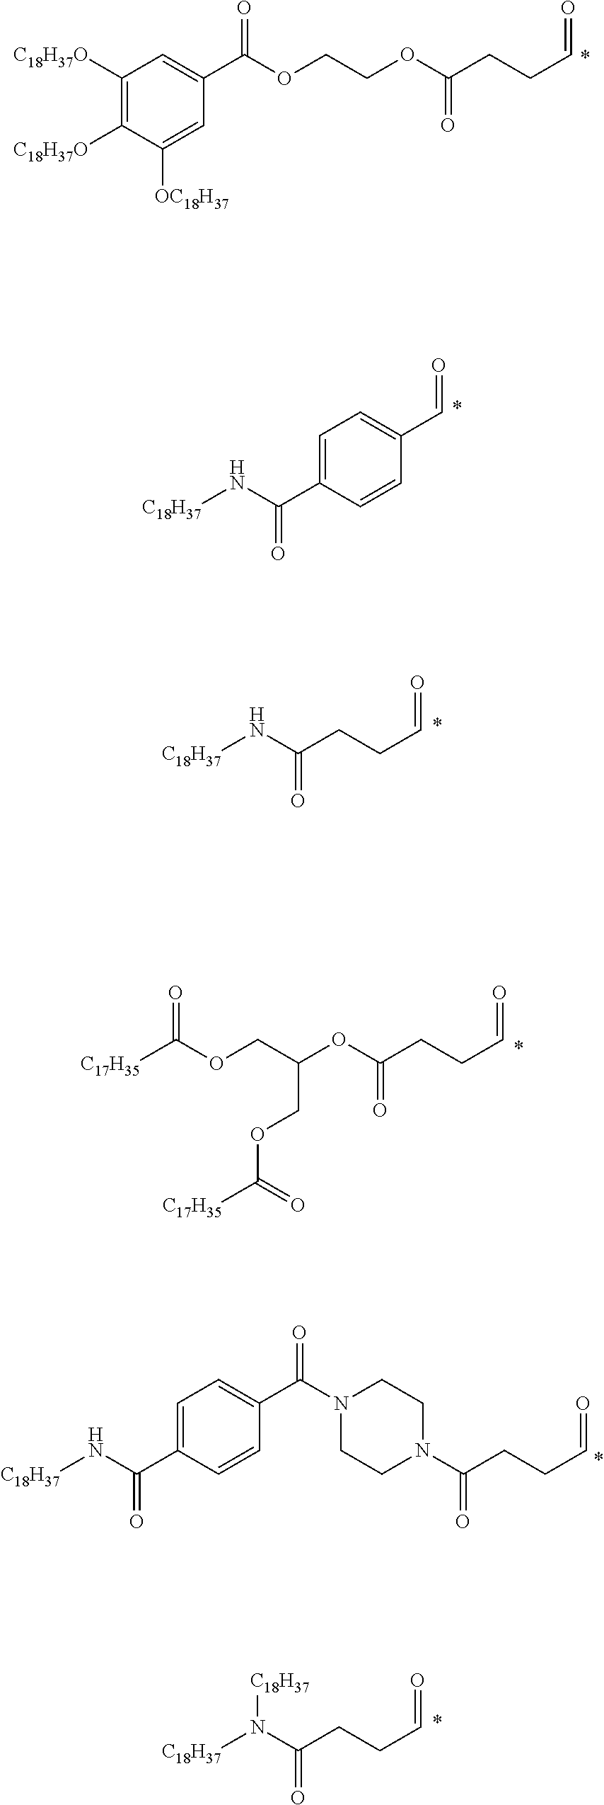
C1([C18H37O])=C([C18H37O])C([OC18H37])=CC(C(=O)OCCOC(=O)CCC=O)=C1.C1=C(C(=O)N[C18H37])C=CC(C=O)=C1.C(CC=O)C(=O)N[C18H37].[C17H35]C(=O)OCC(OC(=O)CCC=O)COC(=O)[C17H35].C1=C(C(=O)N[C18H37])C=CC(C(=O)N2CCN(C(=O)CCC=O)CC2)=C1.C(CC=O)C(=O)N([C18H37])[C18H37]
